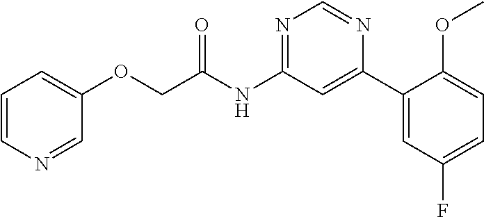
O(C1=CC=CN=C1)CC(NC1=NC=NC(C2=CC(F)=CC=C2OC)=C1)=O
